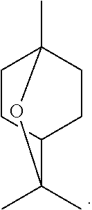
C12C(C)(C)OC(C)(CC1)CC2
